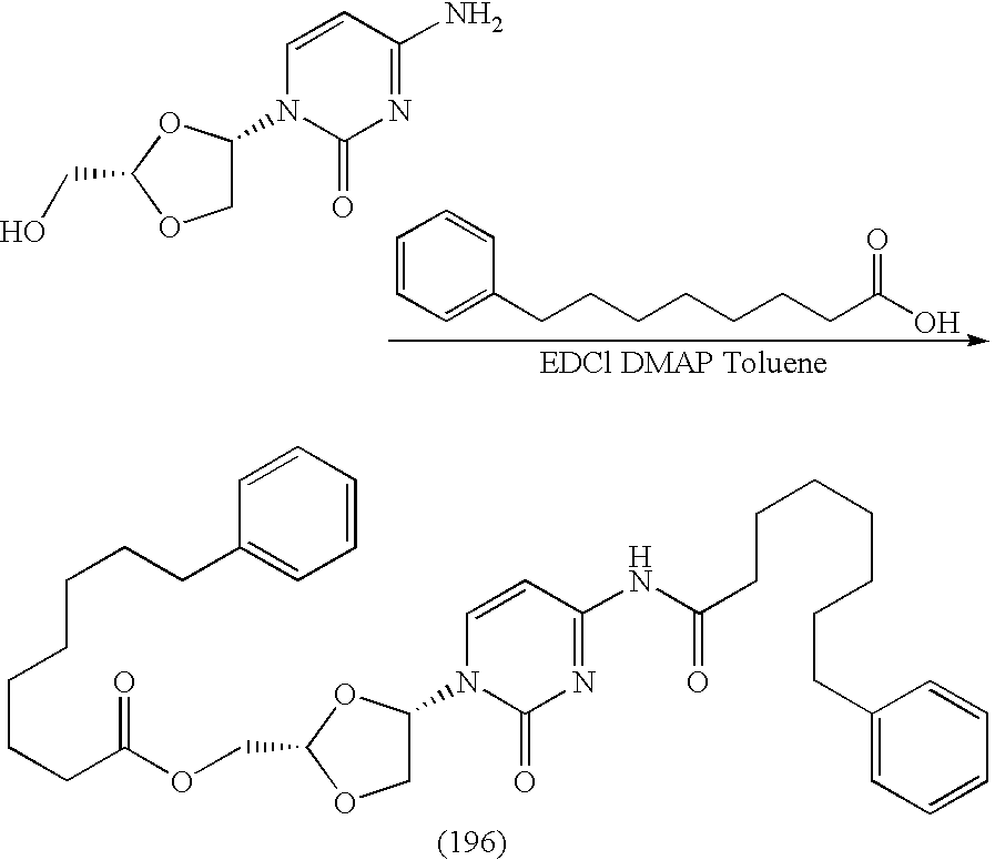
C1=CC(N)=NC(=O)N1C1COC(CO)O1.C1=CC=C(CCCCCCCC(=O)O)C=C1.C1=CC(NC(=O)CCCCCCCC2=CC=CC=C2)=NC(=O)N1C1COC(COC(=O)CCCCCCCC2=CC=CC=C2)O1
